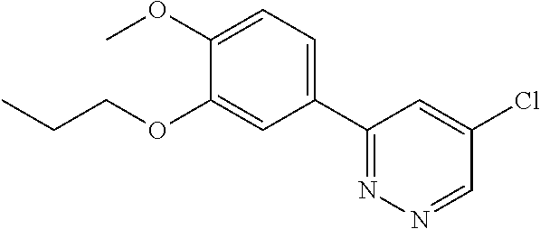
C1(OC)=CC=C(C2=NN=CC(Cl)=C2)C=C1OCCC
